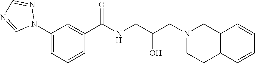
C1(N2N=CN=C2)=CC=CC(C(NCC(CN2CCC3=C(C2)C=CC=C3)O)=O)=C1
